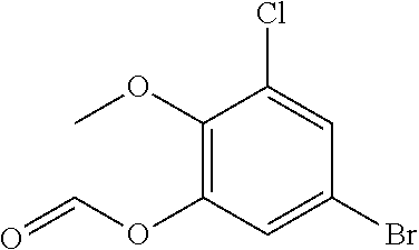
C1(OC)=C(OC=O)C=C(Br)C=C1Cl
